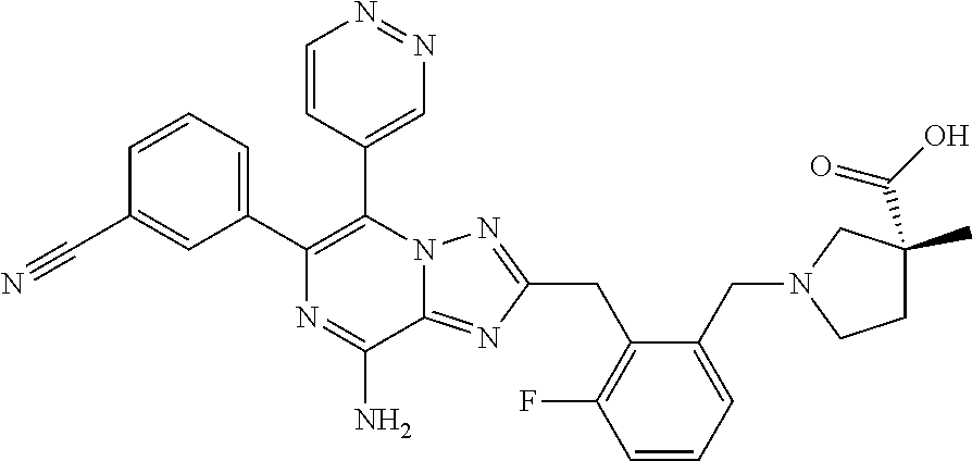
C1=CC=C(C2=C(C3=CN=NC=C3)N3C(=NC(CC4=C(F)C=CC=C4CN4CCC(C(=O)O)(C)C4)=N3)C(N)=N2)C=C1C#N
